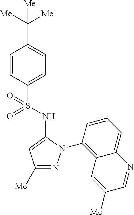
C1(C([Me])([Me])[Me])=CC=C(S(=O)(=O)NC2=CC([Me])=NN2C2=C3C(=CC=C2)N=CC([Me])=C3)C=C1
